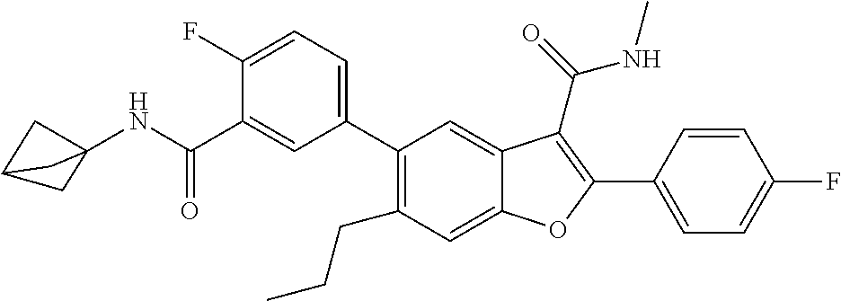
C1=C(C2=C(C(=O)NC)C3=CC(C4=CC=C(F)C(C(NC56CC(C5)C6)=O)=C4)=C(CCC)C=C3O2)C=CC(F)=C1
